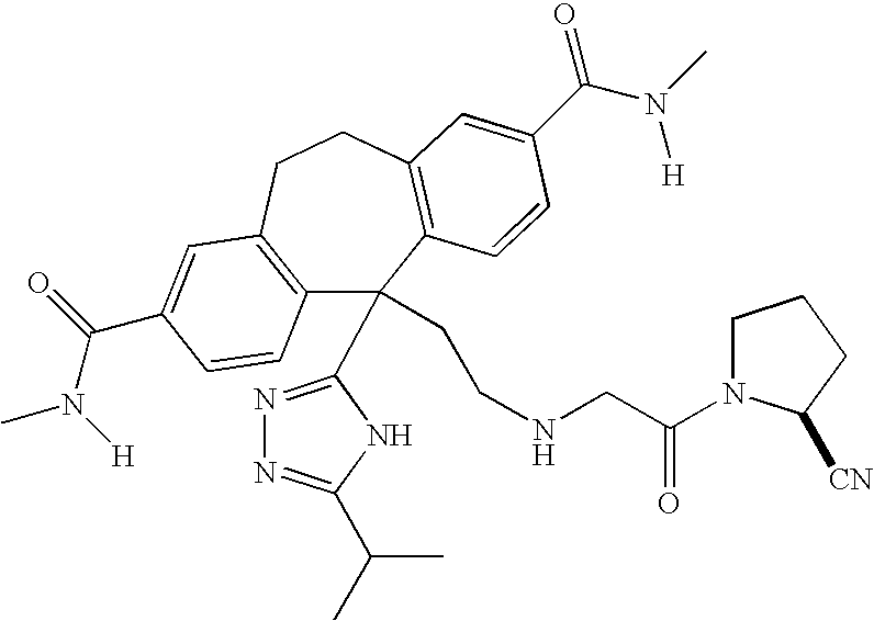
C12=C(CCC3=C(C1(CCNCC(=O)N1CCCC1[CN])C1=NN=C(C(C)C)N1)C=CC(C(=O)N([H])C)=C3)C=C(C(N(C)[H])=O)C=C2
